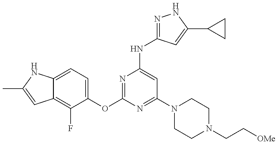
C12=C(F)C(OC3=NC(NC4=NNC(C5CC5)=C4)=CC(N4CCN(CC[OMe])CC4)=N3)=CC=C1NC(C)=C2
